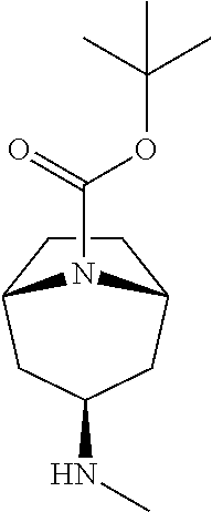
C1CC2CC(NC)CC1N2C(OC(C)(C)C)=O
